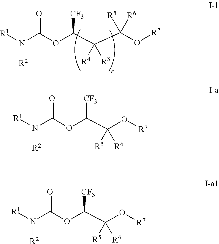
N([R2])([R1])C(OC(C(C(O[R7])([R5])[R6])([R4])[R3])[CF3])=O.N([R2])([R1])C(OC(C([R5])([R6])O[R7])[CF3])=O.N([R2])([R1])C(OC(C([R5])([R6])O[R7])[CF3])=O
